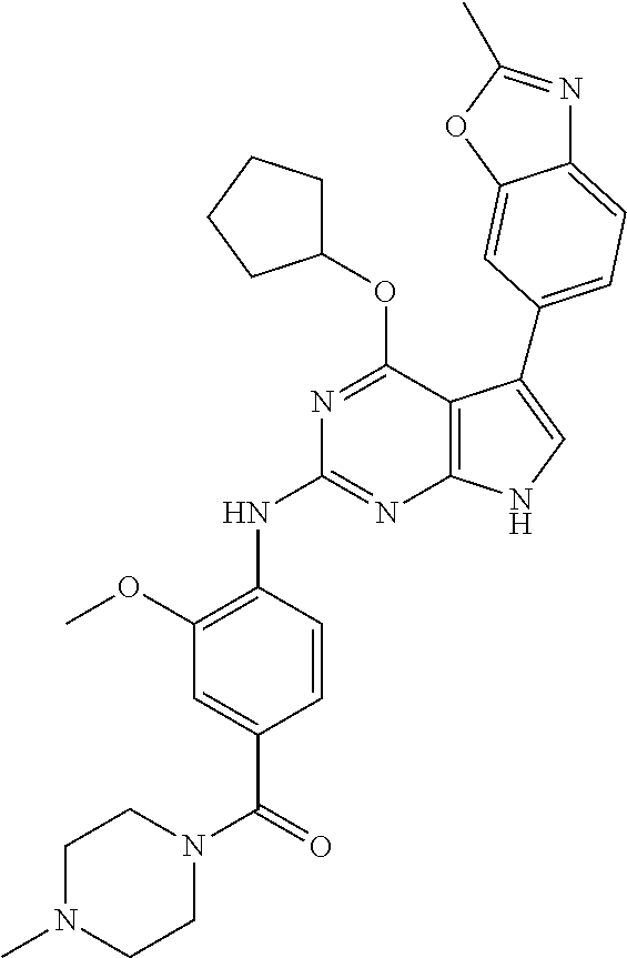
N(C1=NC2=C(C(OC3CCCC3)=N1)C(C1=CC=C3N=C(C)OC3=C1)=CN2)C1=C(OC)C=C(C(=O)N2CCN(C)CC2)C=C1
